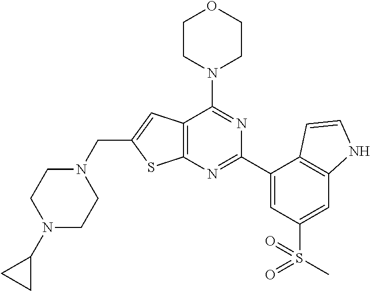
C12=C(N=C(C3=CC(S(C)(=O)=O)=CC4=C3C=CN4)N=C1N1CCOCC1)SC(CN1CCN(C3CC3)CC1)=C2
